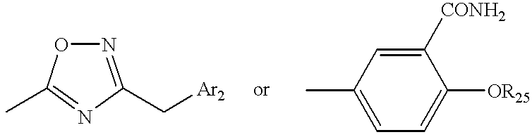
N1=C(C[Ar2])N=C(C)O1.C1([CONH2])=CC(C)=CC=C1[OR25]
